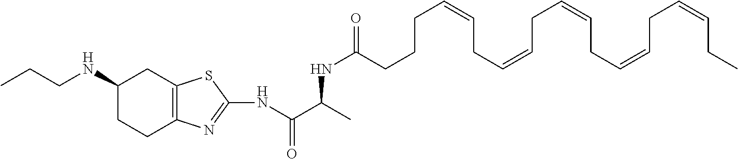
N(C(C(NC(CCCC=CCC=CCC=CCC=CCC=CCC)=O)C)=O)C1=NC2=C(CC(NCCC)CC2)S1
